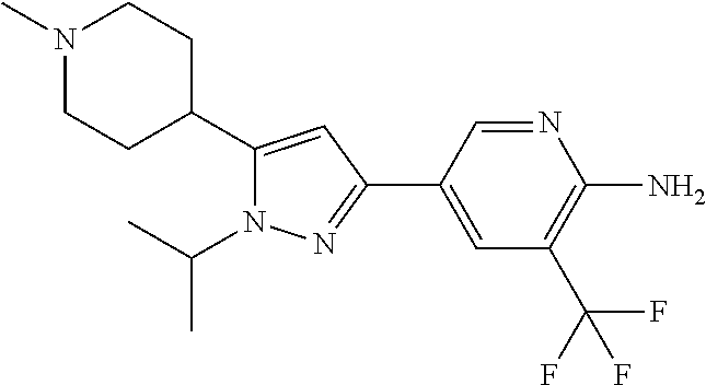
C1C(C2=CC(C3=CC(C(F)(F)F)=C(N)N=C3)=NN2C(C)C)CCN(C)C1
